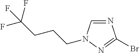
N1=CN(CCCC(F)(F)F)N=C1Br
